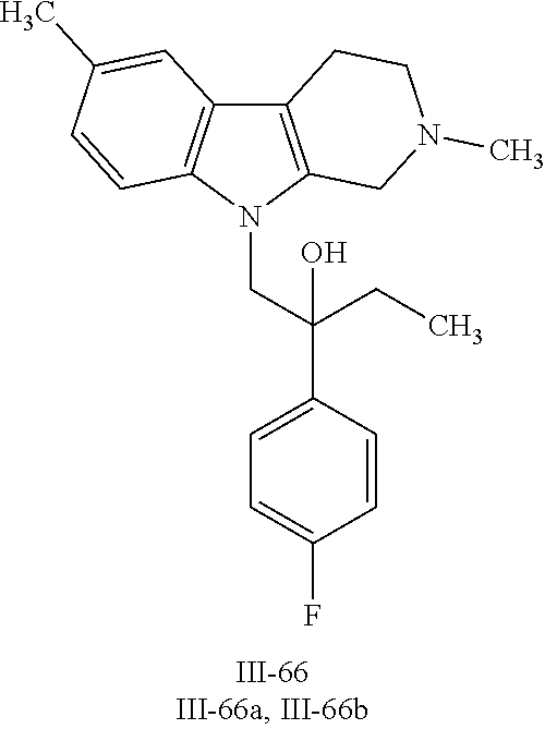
N1(CC(C2=CC=C(F)C=C2)(CC)O)C2=C(C3=C1C=CC(C)=C3)CCN(C)C2
